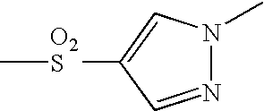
N1=CC([O2S]C)=CN1C
